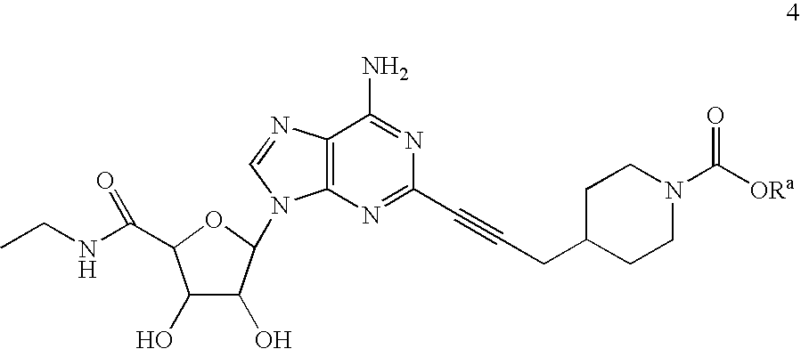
C12=C(N=C(C#CCC3CCN(C(=O)[ORa])CC3)N=C1N)N(C1C(O)C(O)C(C(NCC)=O)O1)C=N2
